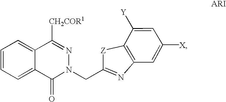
C1=CC=C2C(=C1)C([CH2COR1])=NN(CC1=NC3=C([Z]1)C([Y])=CC([X])=C3)C2=O
